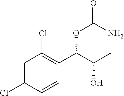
C1=C(Cl)C=CC(C(C(C)O)OC(N)=O)=C1Cl
